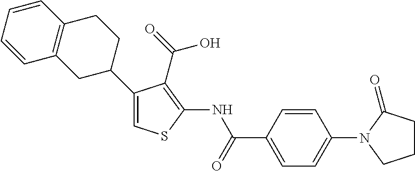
C1(C2CCC3=C(C2)C=CC=C3)=CSC(NC(C2=CC=C(N3CCCC3=O)C=C2)=O)=C1C(=O)O
